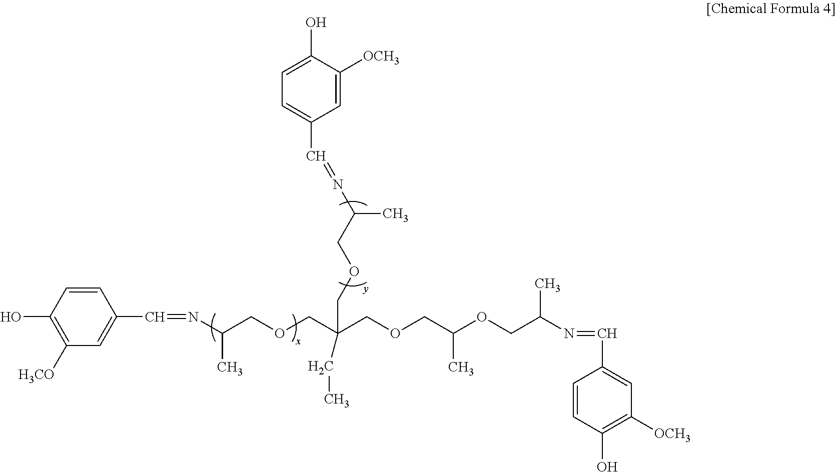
C1=CC(O)=C([H3CO])C=C1C=NC(COCC(COCC(OCC(N=CC1=CC([OCH3])=C(O)C=C1)C)C)(CC)COCC(N=CC1=CC=C(O)C([OCH3])=C1)C)C
